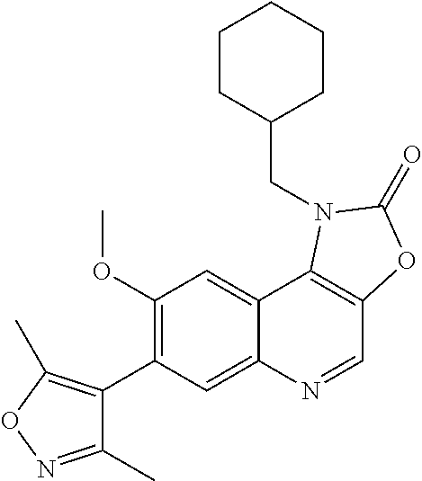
C1(C2=C(OC)C=C3C(=C2)N=CC2=C3N(CC3CCCCC3)C(=O)O2)=C(C)ON=C1C
